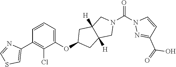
C1(OC2CC3([H])C([H])(C2)CN(C(N2N=C(C(=O)O)C=C2)=O)C3)=CC=CC(C2=CSC=N2)=C1Cl
